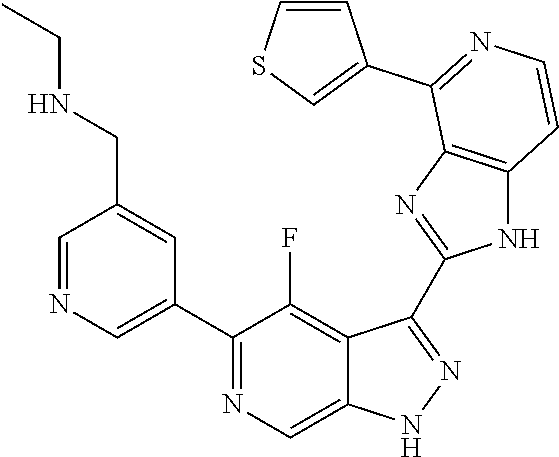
C1=NC=C(C2=NC=C3C(=C2F)C(C2=NC4=C(N2)C=CN=C4C2=CSC=C2)=NN3)C=C1CNCC
